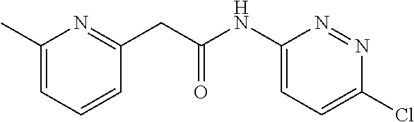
C1(CC(NC2=CC=C(Cl)N=N2)=O)=NC(C)=CC=C1
